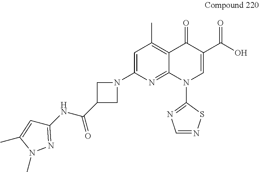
C1(NC(=O)C2CN(C3=CC(C)=C4C(=N3)N(C3=NC=NS3)C=C(C(O)=O)C4=O)C2)=NN(C)C(C)=C1
